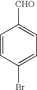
C1=CC(Br)=CC=C1[CHO]
